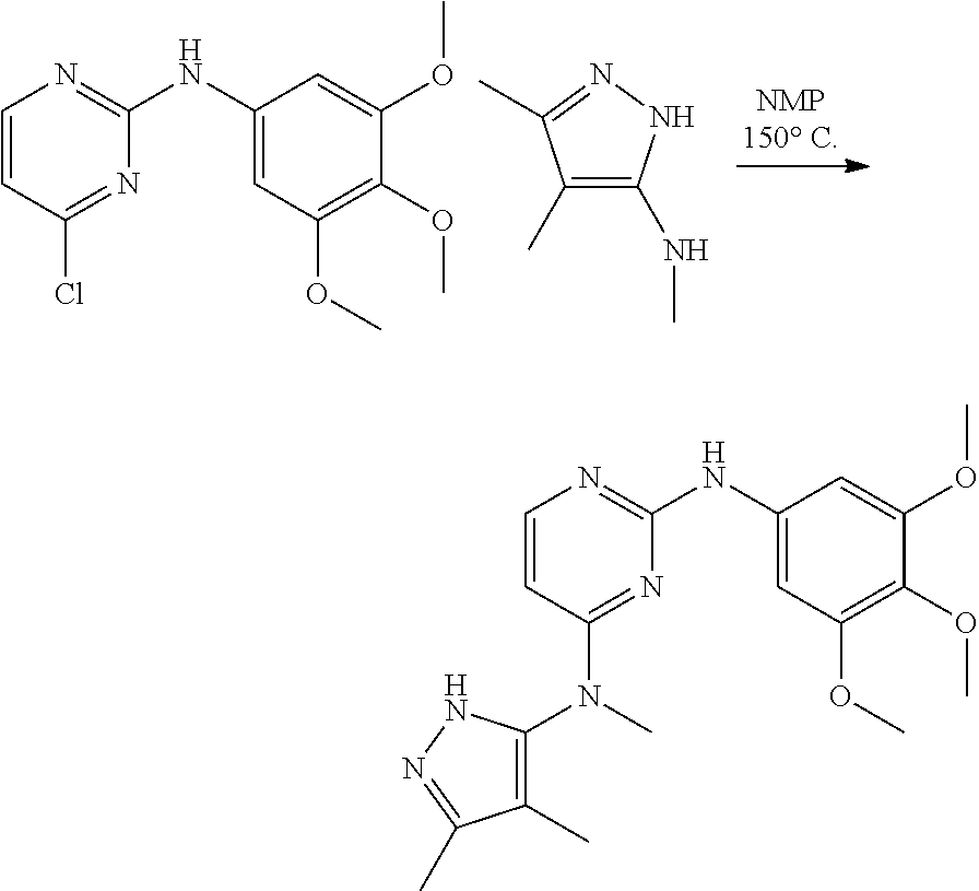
C1(NC2=CC(OC)=C(OC)C(OC)=C2)=NC=CC(Cl)=N1.N1=C(C)C(C)=C(NC)N1.C1(NC2=CC(OC)=C(OC)C(OC)=C2)=NC=CC(N(C2=C(C)C(C)=NN2)C)=N1
